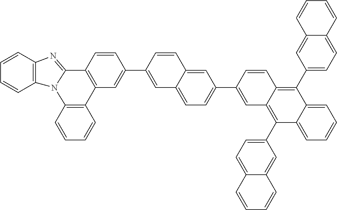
C1=CC2=C(C=C1)N1C(=NC3=C1C=CC=C3)C1=C2C=C(C2=CC3=CC=C(C4=CC5=C(C6=CC=C7C(=C6)C=CC=C7)C6=CC=CC=C6C(C6=CC=C7C(=C6)C=CC=C7)=C5C=C4)C=C3C=C2)C=C1
